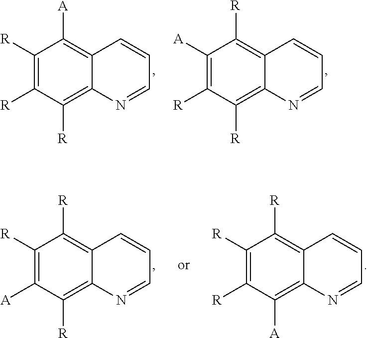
C1([A])=C([R])C([R])=C2C(=C1[R])C=CC=N2.C1([R])=C([R])C([R])=C2C(=C1[A])C=CC=N2.C1([R])=C([A])C([R])=C2C(=C1[R])C=CC=N2.C1([R])=C([R])C([A])=C2C(=C1[R])C=CC=N2
